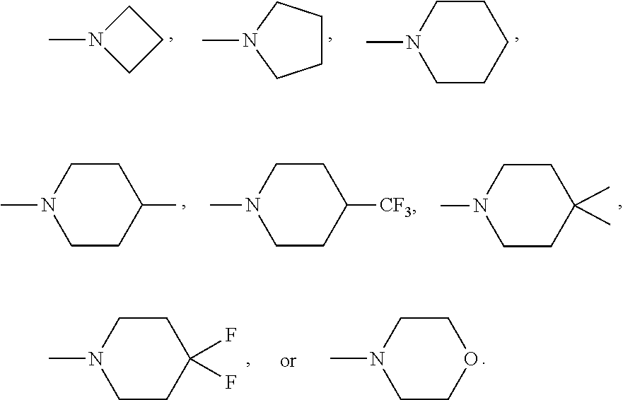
N1(C)CCC1.C1CCN(C)C1.C1CCCCN1C.C1CC(C)CCN1C.C1CC([CF3])CCN1C.C1CC(C)(C)CCN1C.C1CC(F)(F)CCN1C.C1COCCN1C
